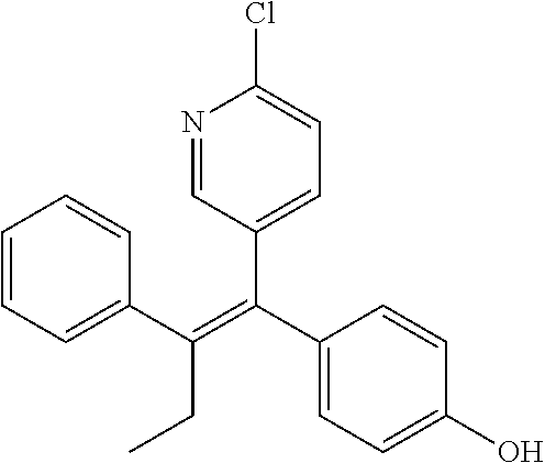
C1=CC=C(C(=C(C2=CC=C(O)C=C2)C2=CC=C(Cl)N=C2)CC)C=C1
